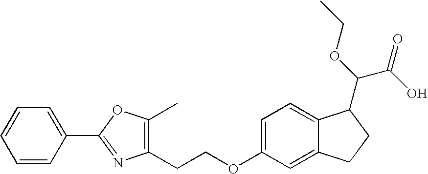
O(C1=CC=C2C(=C1)CCC2C(OCC)C(O)=O)CCC1=C(C)OC(C2=CC=CC=C2)=N1
